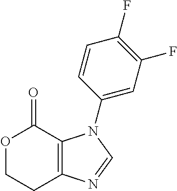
O1CCC2=C(C1=O)N(C1=CC(F)=C(F)C=C1)C=N2
